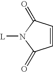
C1=CC(=O)N([L])C1=O
